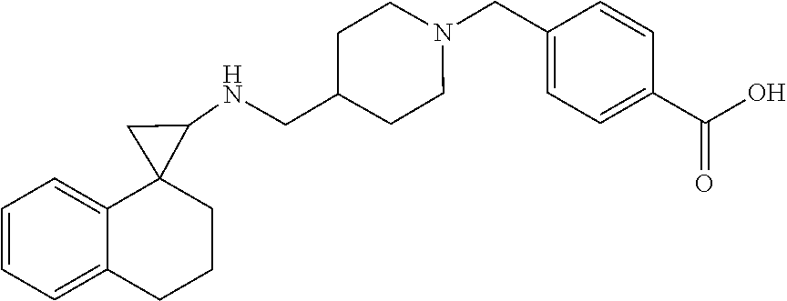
C1=CC=C2C(=C1)C1(C(NCC3CCN(CC4=CC=C(C(O)=O)C=C4)CC3)C1)CCC2
